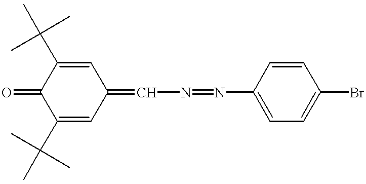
C1(C(C)(C)C)=CC(=CN=NC2=CC=C(Br)C=C2)C=C(C(C)(C)C)C1=O
